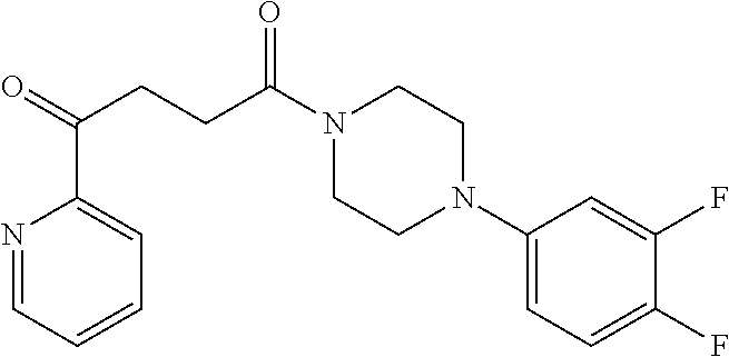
C1(N2CCN(C(CCC(=O)C3=CC=CC=N3)=O)CC2)=CC=C(F)C(F)=C1
